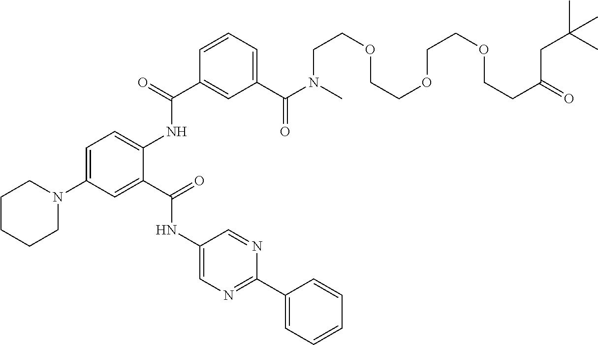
C1=C(N2CCCCC2)C=C(C(=O)NC2=CN=C(C3=CC=CC=C3)N=C2)C(NC(C2=CC(C(N(C)CCOCCOCCOCCC(=O)CC(C)(C)C)=O)=CC=C2)=O)=C1
